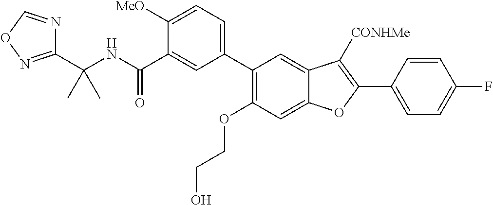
C(NC(C1=CC(C2=C(OCCO)C=C3C(=C2)C([CONHMe])=C(C2=CC=C(F)C=C2)O3)=CC=C1[MeO])=O)(C)(C1=NOC=N1)C
